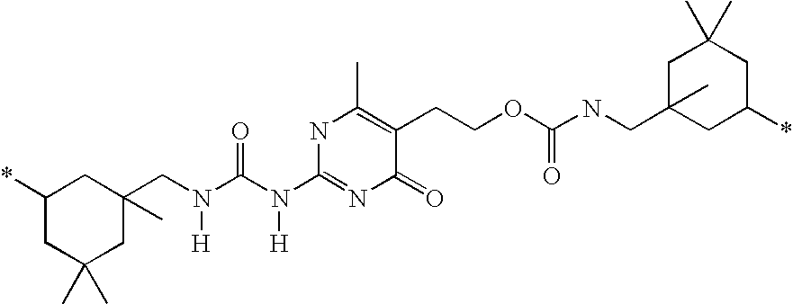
C(N(C(N(C1=NC(=O)C(CCOC(NCC2(C)CC(*)CC(C)(C)C2)=O)=C(C)N1)[H])=O)[H])C1(C)CC(*)CC(C)(C)C1
